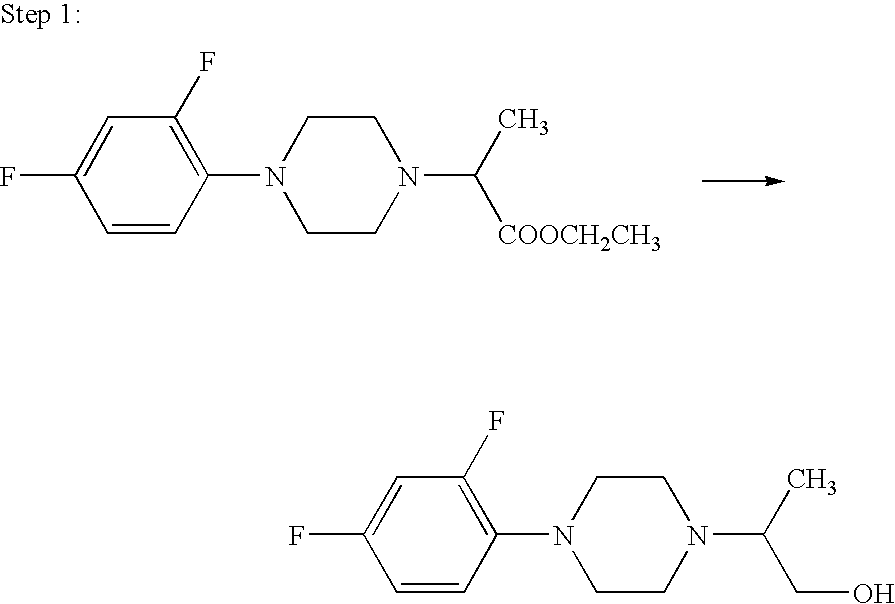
C1=CC(N2CCN(C(C)[COOCH2CH3])CC2)=C(F)C=C1F.C1=CC(N2CCN(C(C)CO)CC2)=C(F)C=C1F
